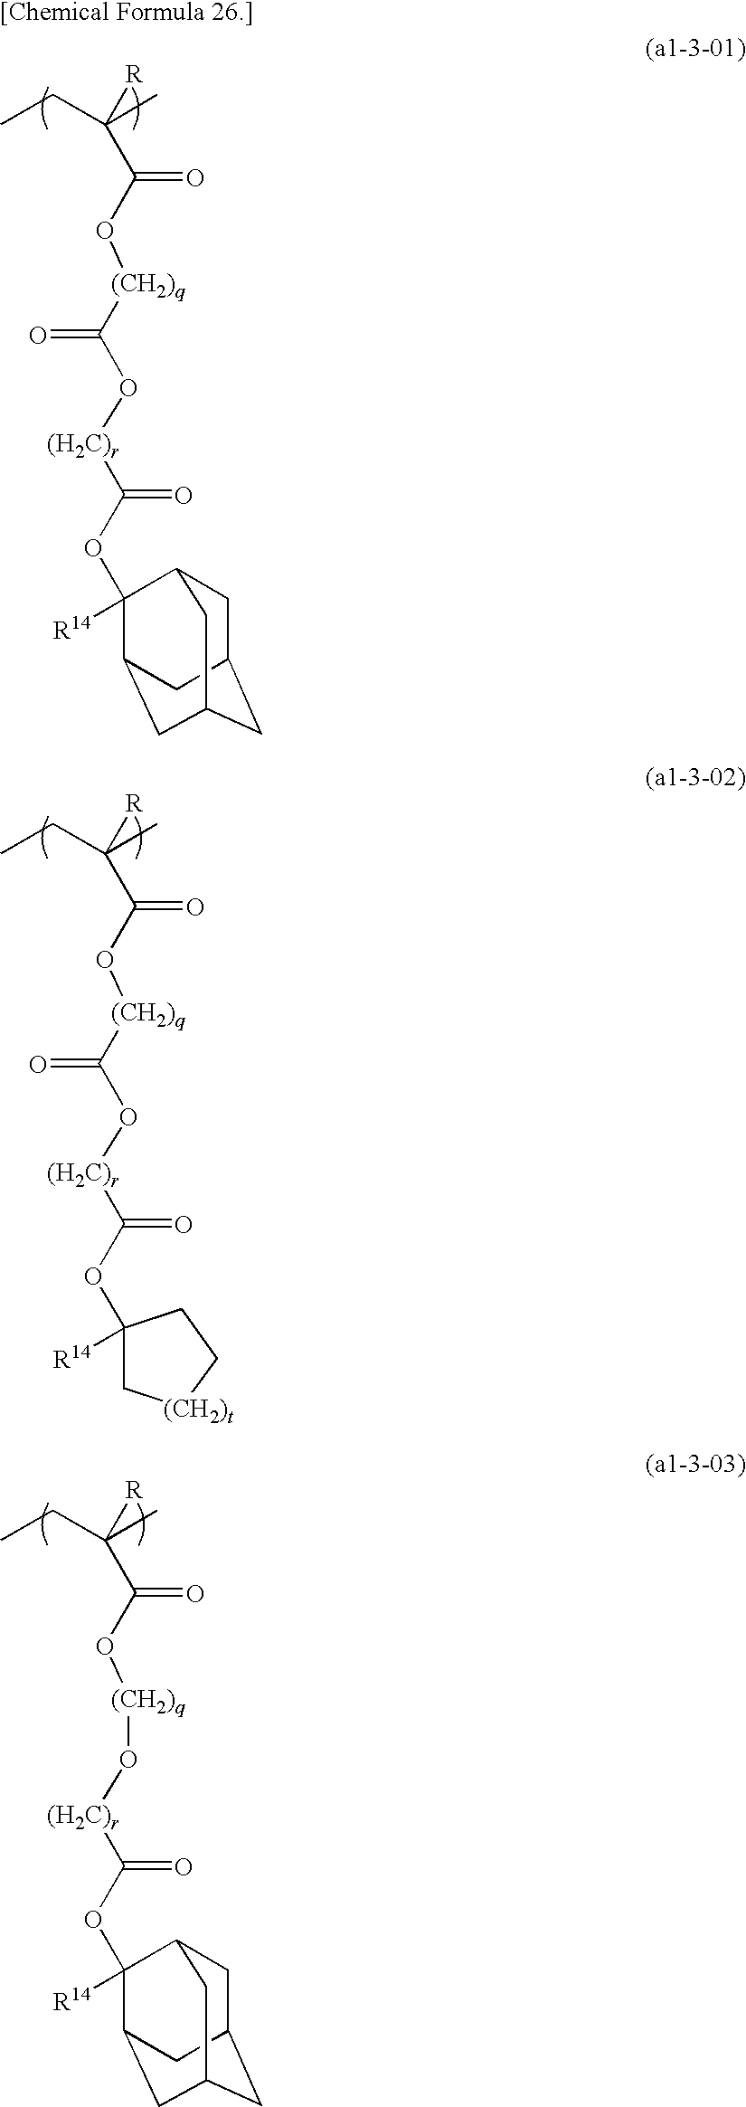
CCC(C)([R])C(O[(CH2)q]C(O[(H2C)r]C(OC1([R14])C2CC3CC(CC1C3)C2)=O)=O)=O.CCC(C)([R])C(O[(CH2)q]C(O[(H2C)r]C(OC1([R14])C[(CH2)t]CC1)=O)=O)=O.CCC(C)([R])C(O[(CH2)q]O[(H2C)r]C(OC1([R14])C2CC3CC(CC1C3)C2)=O)=O
